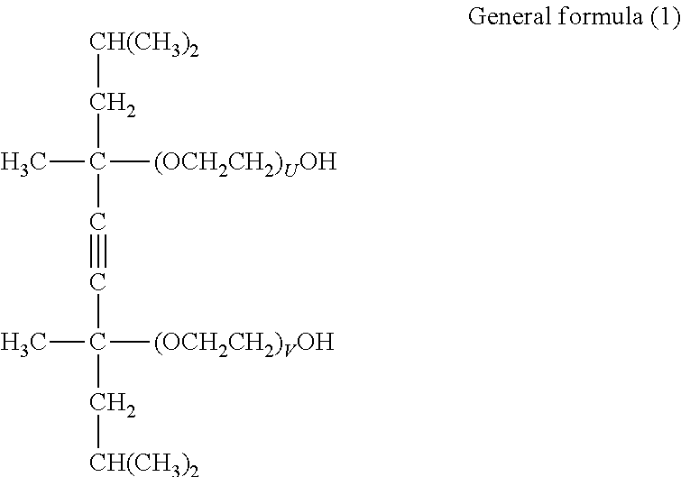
[CH(CH3)2]CC(C)([(OCH2CH2)UOH])C#CC(C)([(OCH2CH2)VOH])C[CH(CH3)2]
